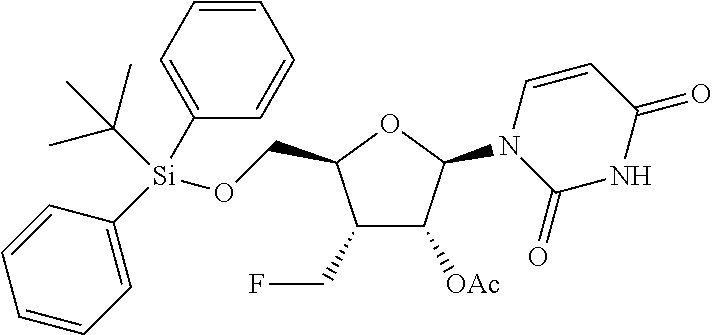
C1(CF)C([OAc])C(N2C(=O)NC(=O)C=C2)OC1CO[Si](C1=CC=CC=C1)(C(C)(C)C)C1=CC=CC=C1
